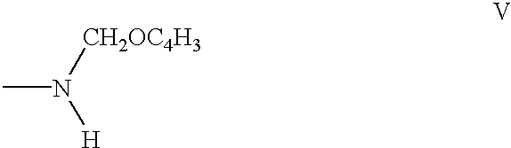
N([CH2OC4H3])([H])C
